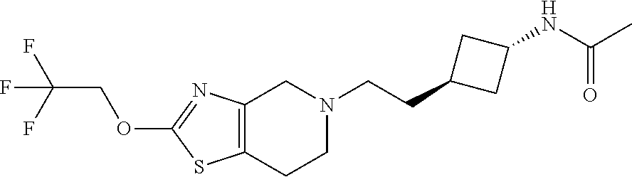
C12=C(CCN(CCC3CC(NC(C)=O)C3)C1)SC(OCC(F)(F)F)=N2
